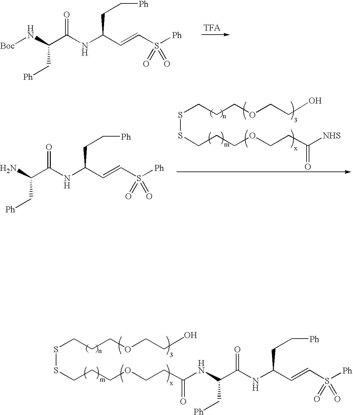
S(SCCCOCCC(NC(C(NC(C=CS([Ph])(=O)=O)CC[Ph])=O)C[Ph])=O)CCCOCCO.[Boc]NC(C(NC(C=CS([Ph])(=O)=O)CC[Ph])=O)C[Ph].S(SCCCOCCC([NHS])=O)CCCOCCO.NC(C(NC(C=CS([Ph])(=O)=O)CC[Ph])=O)C[Ph]
